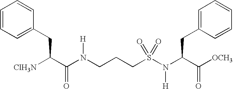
C1=CC=C(CC(C(N(CCCS(N(C(C([OCH3])=O)CC2=CC=CC=C2)[H])(=O)=O)[H])=O)[ClH3N])C=C1
